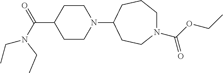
C1CN(C2CCN(C(OCC)=O)CCC2)CCC1C(=O)N(CC)CC
